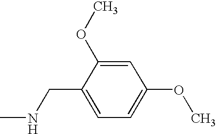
C1(CNC)=CC=C(OC)C=C1OC
